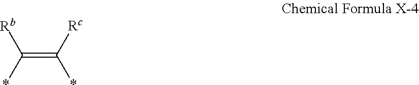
C(=C(*)[Rc])([Rb])*
